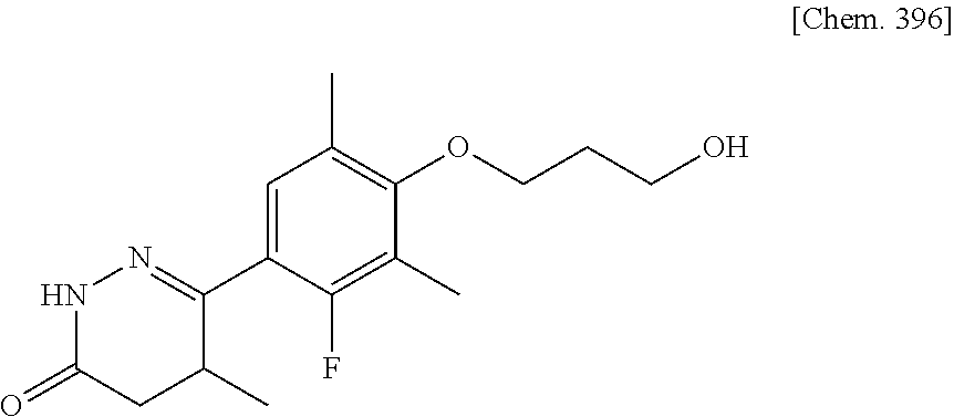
N1C(=O)CC(C)C(C2=CC(C)=C(OCCCO)C(C)=C2F)=N1
